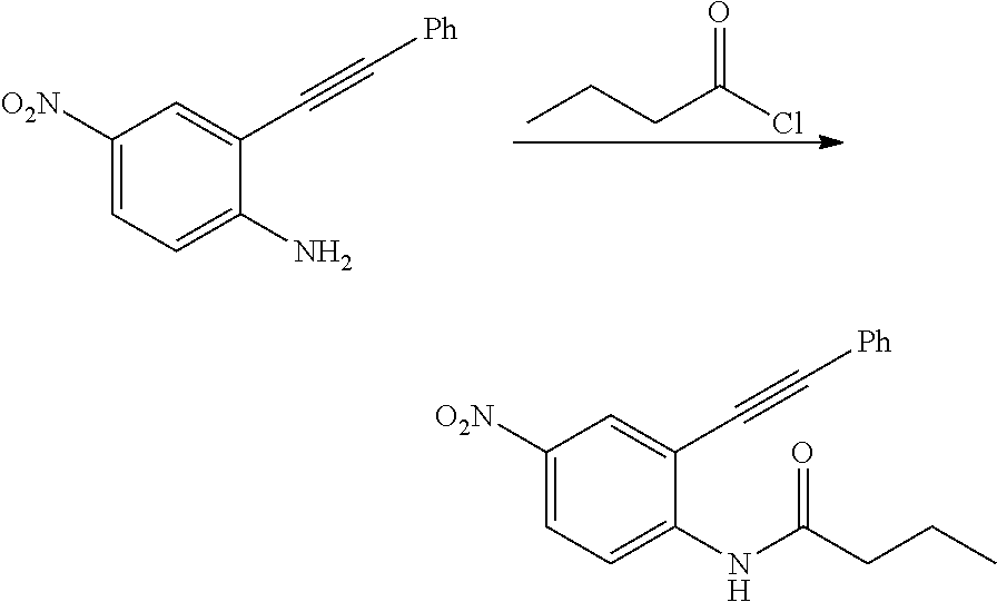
CCCC(=O)Cl.C1([O2N])=CC=C(N)C(C#C[Ph])=C1.C1([O2N])=CC=C(NC(CCC)=O)C(C#C[Ph])=C1
